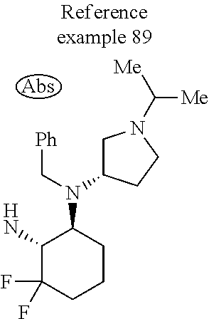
NC1C(F)(F)CCCC1N(C1CN(C([Me])[Me])CC1)C[Ph]
